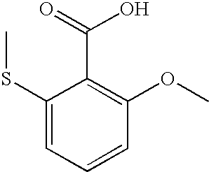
C1(SC)=CC=CC(OC)=C1C(=O)O
